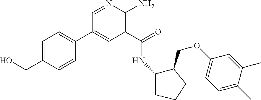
C1(C(=O)NC2C(COC3=CC=C(C)C(C)=C3)CCC2)=C(N)N=CC(C2=CC=C(CO)C=C2)=C1
